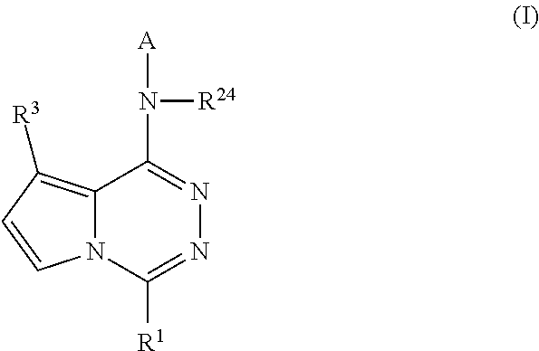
C12=C([R3])C=CN1C([R1])=NN=C2N([R24])[A]
